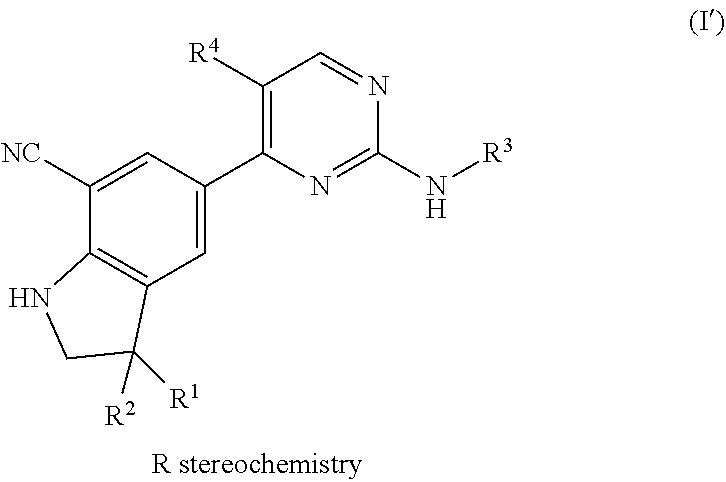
C1(C2=C([R4])C=NC(N[R3])=N2)=CC2=C(C([NC])=C1)NCC2([R2])[R1]
